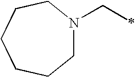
C1N(CC)CCCCC1
